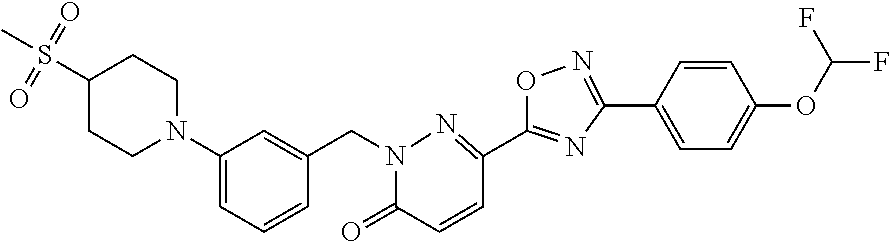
C1(N2CCC(S(C)(=O)=O)CC2)=CC=CC(CN2C(=O)C=CC(C3=NC(C4=CC=C(OC(F)F)C=C4)=NO3)=N2)=C1
